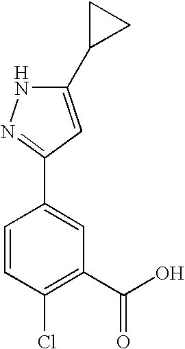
C1=CC(Cl)=C(C(O)=O)C=C1C1=NNC(C2CC2)=C1
